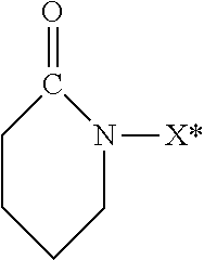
C1CCCN([X*])C1=O
